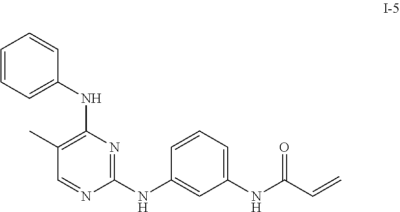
C1(C)=C(NC2=CC=CC=C2)N=C(NC2=CC(NC(C=C)=O)=CC=C2)N=C1
